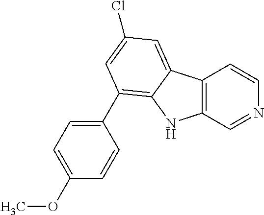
C12=C(C=NC=C1)NC1=C(C3=CC=C(OC)C=C3)C=C(Cl)C=C21
